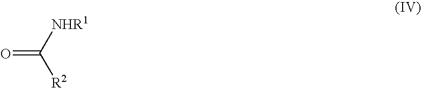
O=C([NHR1])[R2]
